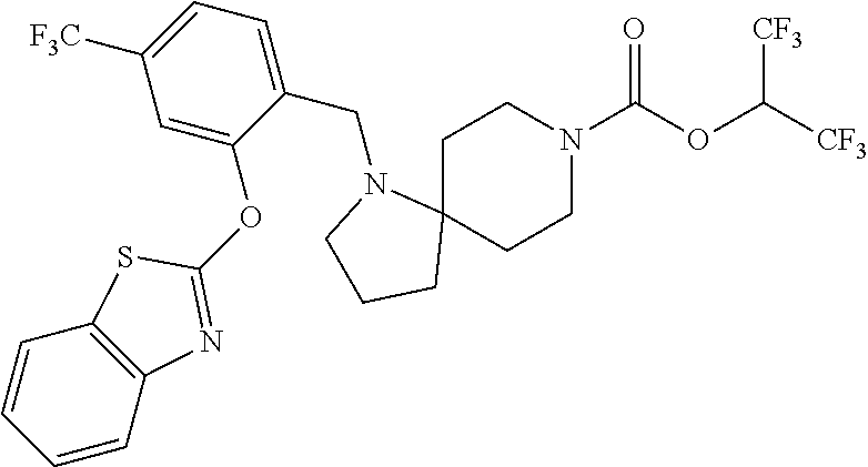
C1C2(CCN(C(OC([CF3])[CF3])=O)C1)N(CC1=CC=C([F3C])C=C1OC1=NC3=C(S1)C=CC=C3)CCC2
